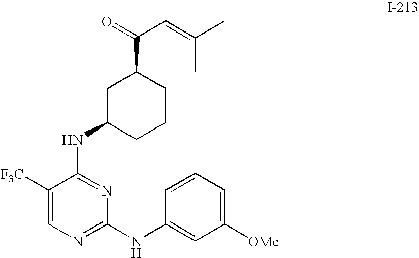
C1(NC2=CC([OMe])=CC=C2)=NC=C([F3C])C(NC2CCCC(C(=O)C=C(C)C)C2)=N1
